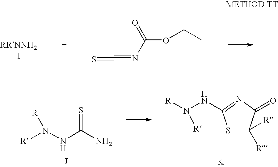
S=C=NC(OCC)=O.S1C([R])([R])C(=O)N=C1NN([R])[R].[K].S=C(N)NN([R])[R]
